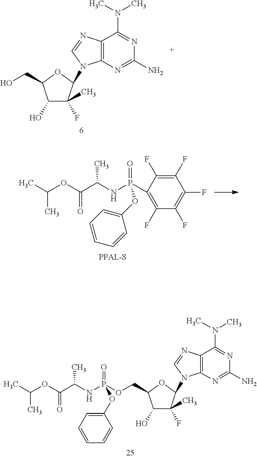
C12=C(N=C(N)N=C1N(C)C)N(C1C(F)(C)C(O)C(CO)O1)C=N2.C(OC(C(NP(C1=C(F)C(F)=C(F)C(F)=C1F)(=O)OC1=CC=CC=C1)C)=O)(C)C.C12=C(N=C(N)N=C1N(C)C)N(C1C(F)(C)C(O)C(COP(NC(C(OC(C)C)=O)C)(=O)OC3=CC=CC=C3)O1)C=N2
